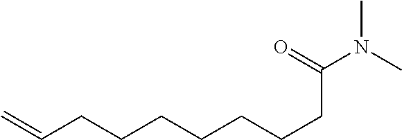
C=CCCCCCCCC(N(C)C)=O
